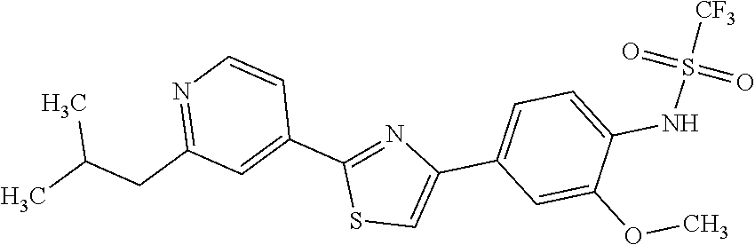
S1C=C(C2=CC=C(NS(=O)(=O)[CF3])C(OC)=C2)N=C1C1=CC(CC(C)C)=NC=C1
